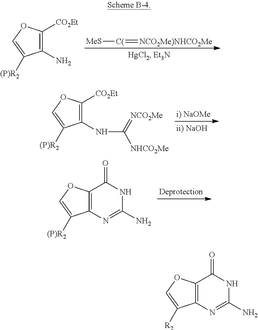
[MeS][C(]=[NCO2Me)NHCO2Me].C1(N)=C([CO2Et])OC=C1[(P)R2].C1(NC([NHCO2Me])=[NCO2Me])=C([CO2Et])OC=C1[(P)R2].C12=C(OC=C1[(P)R2])C(=O)NC(N)=N2.C12=C(OC=C1[R2])C(=O)NC(N)=N2
